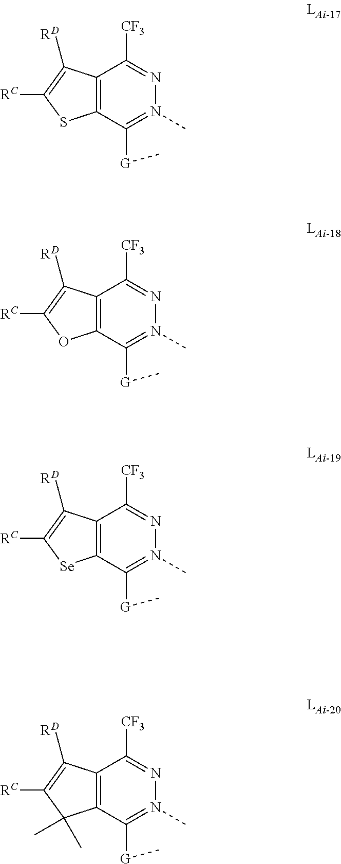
C12=C(C([G]C)=N(C)N=C1[CF3])SC([RC])=C2[RD].C12=C(C([G]C)=N(C)N=C1[CF3])OC([RC])=C2[RD].C12=C(C([G]C)=N(C)N=C1[CF3])[Se]C([RC])=C2[RD].C12=C(C([G]C)=N(C)N=C1[CF3])C(C)(C)C([RC])=C2[RD]
